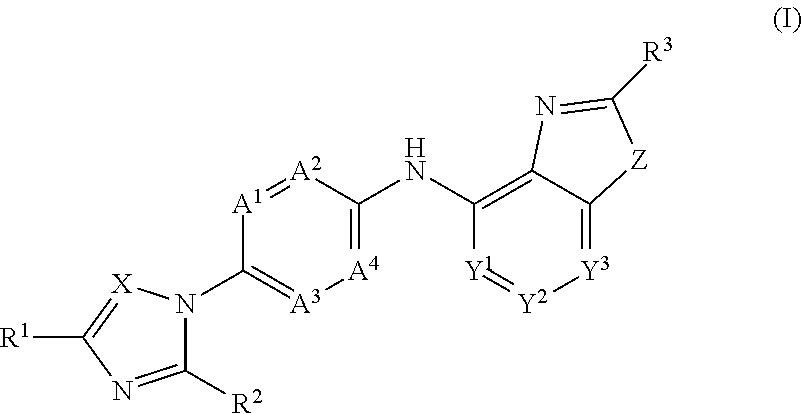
[A4]1=C(NC2=C3C(=[Y3][Y2]=[Y1]2)[Z]C([R3])=N3)[A2]=[A1]C(N2C([R2])=NC([R1])=[X]2)=[A3]1
